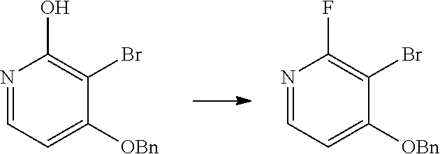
N1=CC=C([OBn])C(Br)=C1O.N1=CC=C([OBn])C(Br)=C1F
